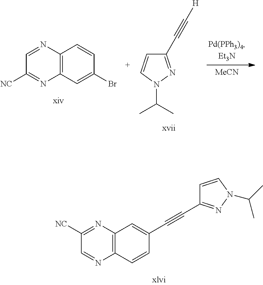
C12=C(C=C(Br)C=C1)N=C([NC])C=N2.C1(C#C[H])=NN(C(C)C)C=C1.[MeCN].C12=C(C=CC(C#CC3=NN(C(C)C)C=C3)=C1)N=CC([NC])=N2
